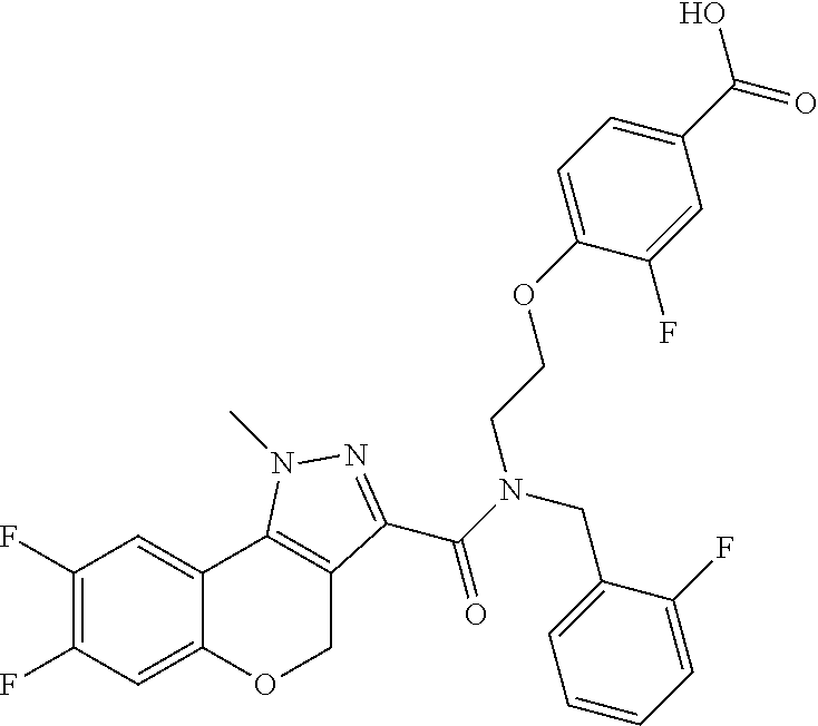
C1(F)=C(F)C=C2C(=C1)C1=C(CO2)C(C(N(CC2=CC=CC=C2F)CCOC2=CC=C(C(=O)O)C=C2F)=O)=NN1C
